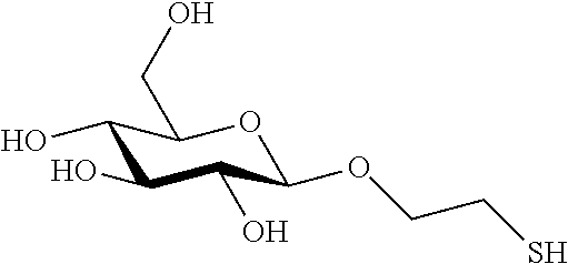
C1(O)C(O)C(O)C(OCCS)OC1CO
